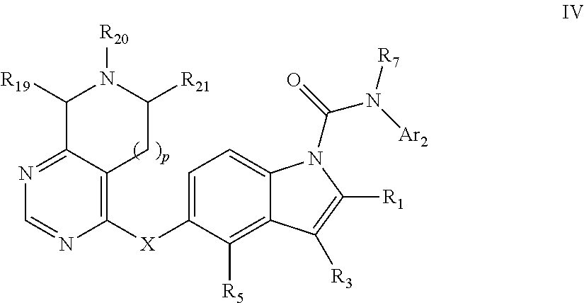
N1=C2C(=C([X]C3=CC=C4C(=C3[R5])C([R3])=C([R1])N4C(N([Ar2])[R7])=O)N=C1)CC([R21])N([R20])C2[R19]
